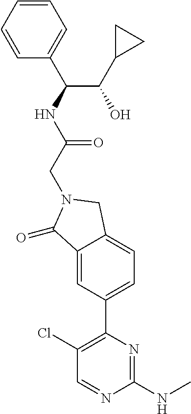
C1(=O)C2=CC(C3=C(Cl)C=NC(NC)=N3)=CC=C2CN1CC(NC(C(O)C1CC1)C1=CC=CC=C1)=O
